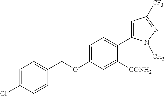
C1(OCC2=CC=C(Cl)C=C2)=CC=C(C2=CC([CF3])=NN2C)C([CONH2])=C1
